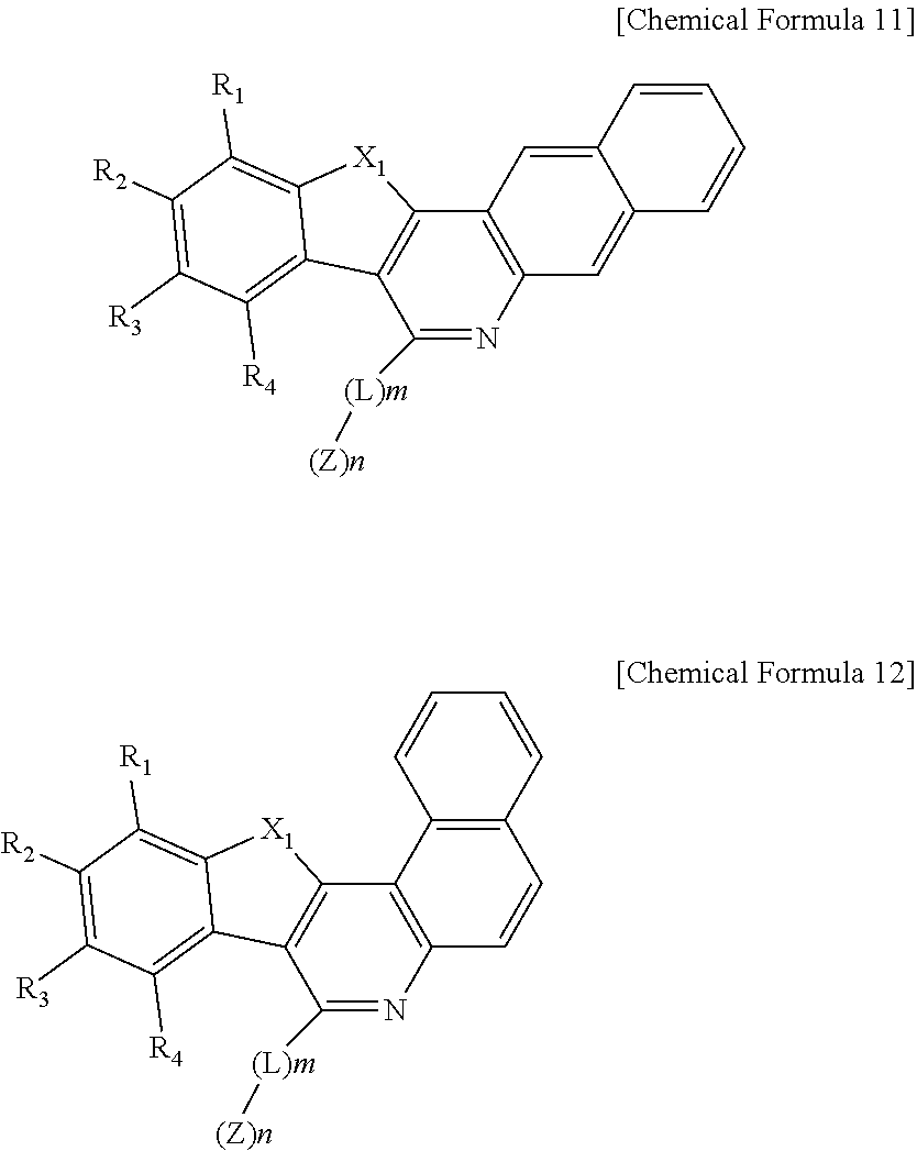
C1([(L)m][(Z)n])=NC2=C(C3=C1C1=C([R4])C([R3])=C([R2])C([R1])=C1[X1]3)C1=C(C=C2)C=CC=C1.N1=C([(L)m][(Z)n])C2=C(C3=C1C=C1C(=C3)C=CC=C1)[X1]C1=C([R1])C([R2])=C([R3])C([R4])=C21
